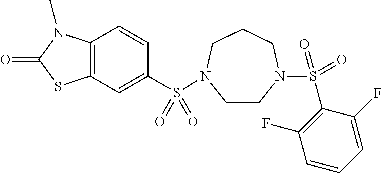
C1=CC2=C(C=C1S(=O)(=O)N1CCN(S(C3=C(F)C=CC=C3F)(=O)=O)CCC1)SC(=O)N2C
